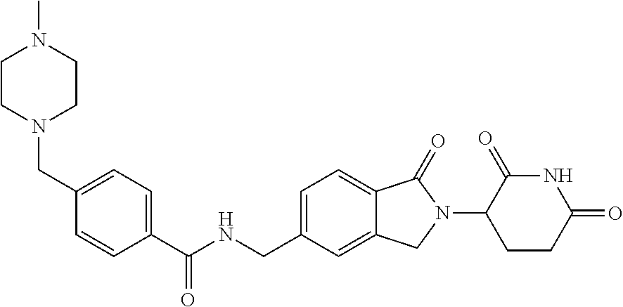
C1(C(NCC2=CC=C3C(=C2)CN(C2CCC(=O)NC2=O)C3=O)=O)=CC=C(CN2CCN(C)CC2)C=C1
